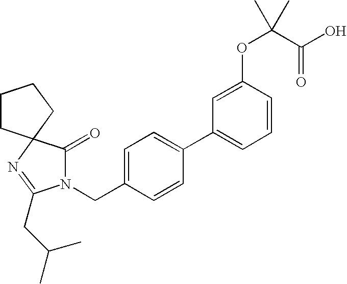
N1(CC2=CC=C(C3=CC=CC(OC(C(O)=O)(C)C)=C3)C=C2)C(=O)C2(N=C1CC(C)C)CCCC2
